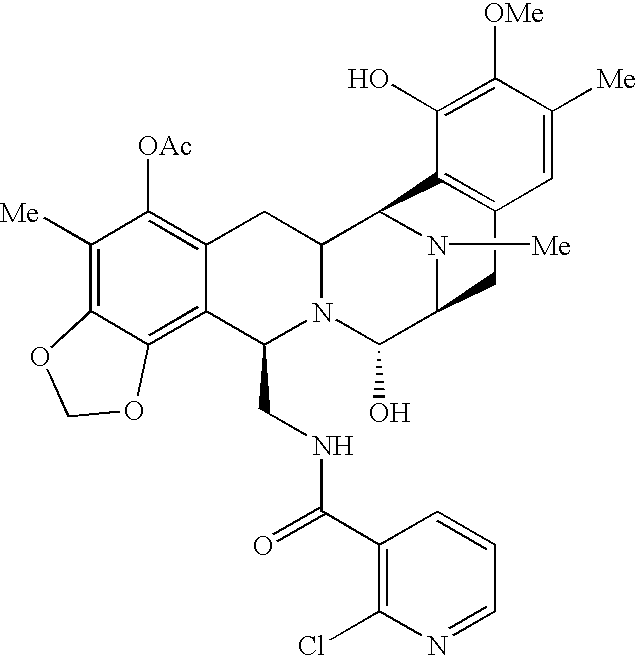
C1([Me])=C2C(=C3C(=C1[OAc])CC1N(C3CNC(C3=C(Cl)N=CC=C3)=O)C(O)C3N([Me])C1C1=C(C3)C=C([Me])C([OMe])=C1O)OCO2
